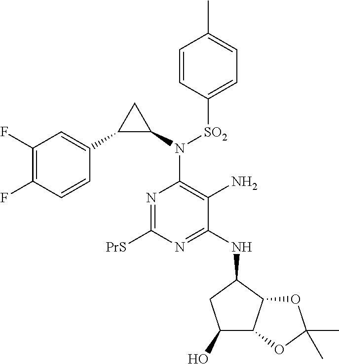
N1=C([PrS])N=C(NC2CC(O)C3C2OC(C)(C)O3)C(N)=C1N(C1CC1C1=CC(F)=C(F)C=C1)[SO2]C1=CC=C(C)C=C1
